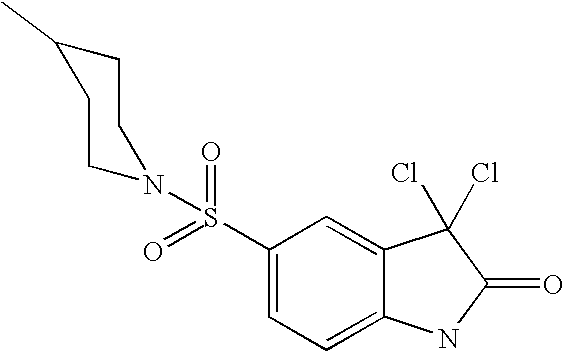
C1(S(=O)(=O)N2CCC(C)CC2)=CC=C2C(=C1)C(Cl)(Cl)C(=O)N2
